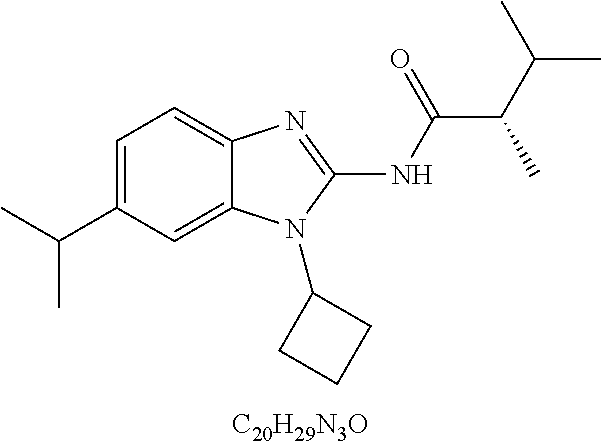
C1=C(C(C)C)C=C2C(=C1)N=C(NC(C(C(C)C)C)=O)N2C1CCC1
